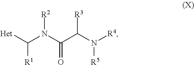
[Het]C(N(C(C(N([R4])[R5])[R3])=O)[R2])[R1]
